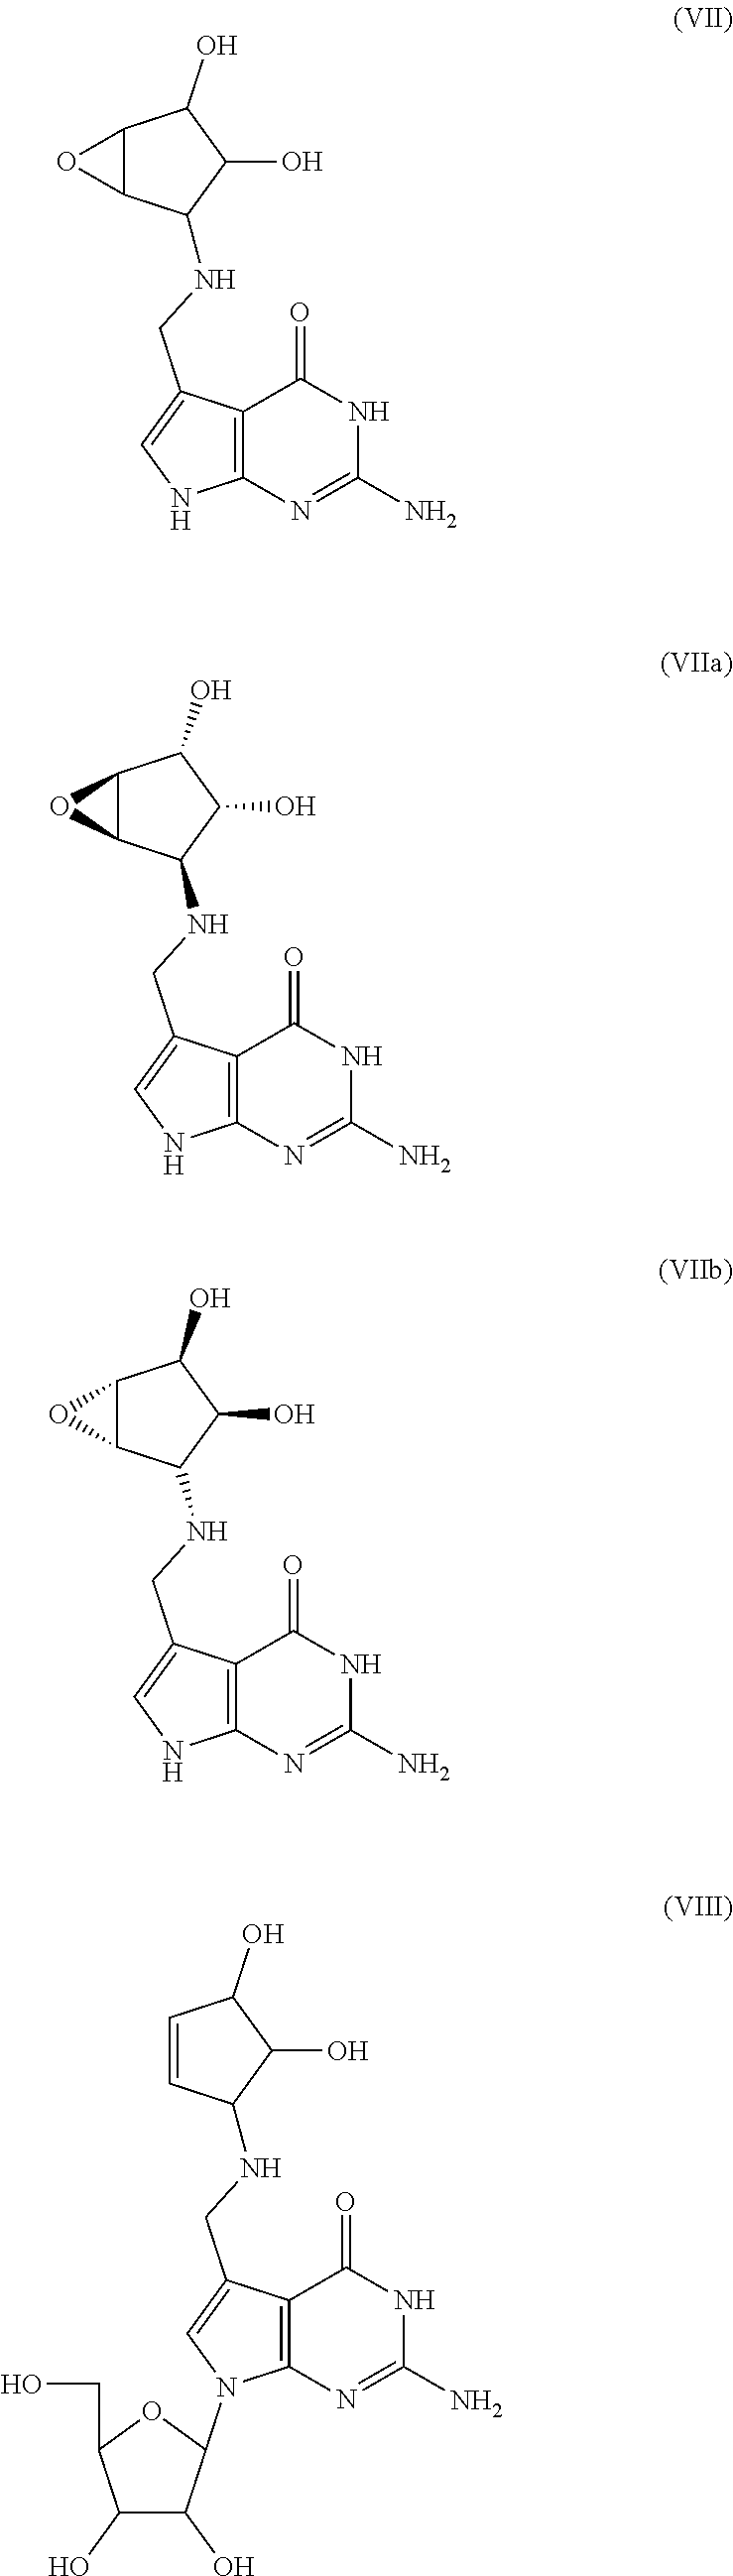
C12=C(N=C(N)NC1=O)NC=C2CNC1C2C(C(O)C1O)O2.C12=C(N=C(N)NC1=O)NC=C2CNC1C2C(C(O)C1O)O2.C12=C(N=C(N)NC1=O)NC=C2CNC1C2C(C(O)C1O)O2.C12=C(N=C(N)NC1=O)N(C1C(O)C(O)C(CO)O1)C=C2CNC1C=CC(O)C1O
